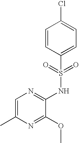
C1=C(C)N=C(OC)C(NS(C2=CC=C(Cl)C=C2)(=O)=O)=N1
